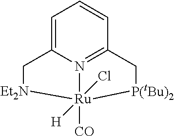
C1=C2N3=C(C=C1)C[P(tBu)2][Ru]3([CO])([H])(Cl)[Et2N]C2
